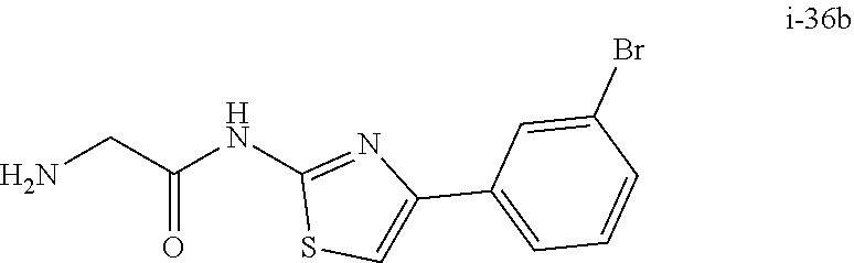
C1=C(Br)C=CC=C1C1=CSC(NC(=O)CN)=N1
